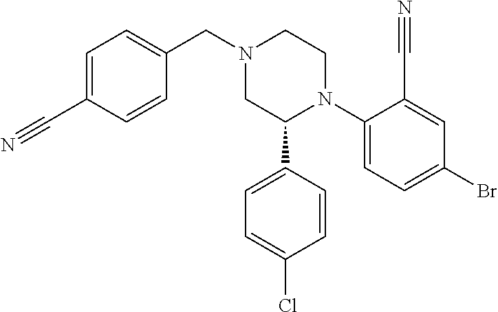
N1(CC2=CC=C(C#N)C=C2)CC(C2=CC=C(Cl)C=C2)N(C2=CC=C(Br)C=C2C#N)CC1
